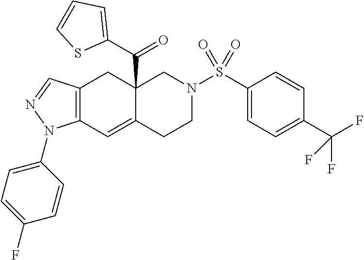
C12=C(C=C3C(C(C4=CC=CS4)=O)(C1)CN(S(C1=CC=C(C(F)(F)F)C=C1)(=O)=O)CC3)N(C1=CC=C(F)C=C1)N=C2
